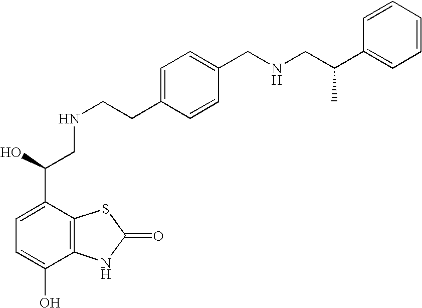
C12=C(C(C(O)CNCCC3=CC=C(CNCC(C4=CC=CC=C4)C)C=C3)=CC=C1O)SC(=O)N2
